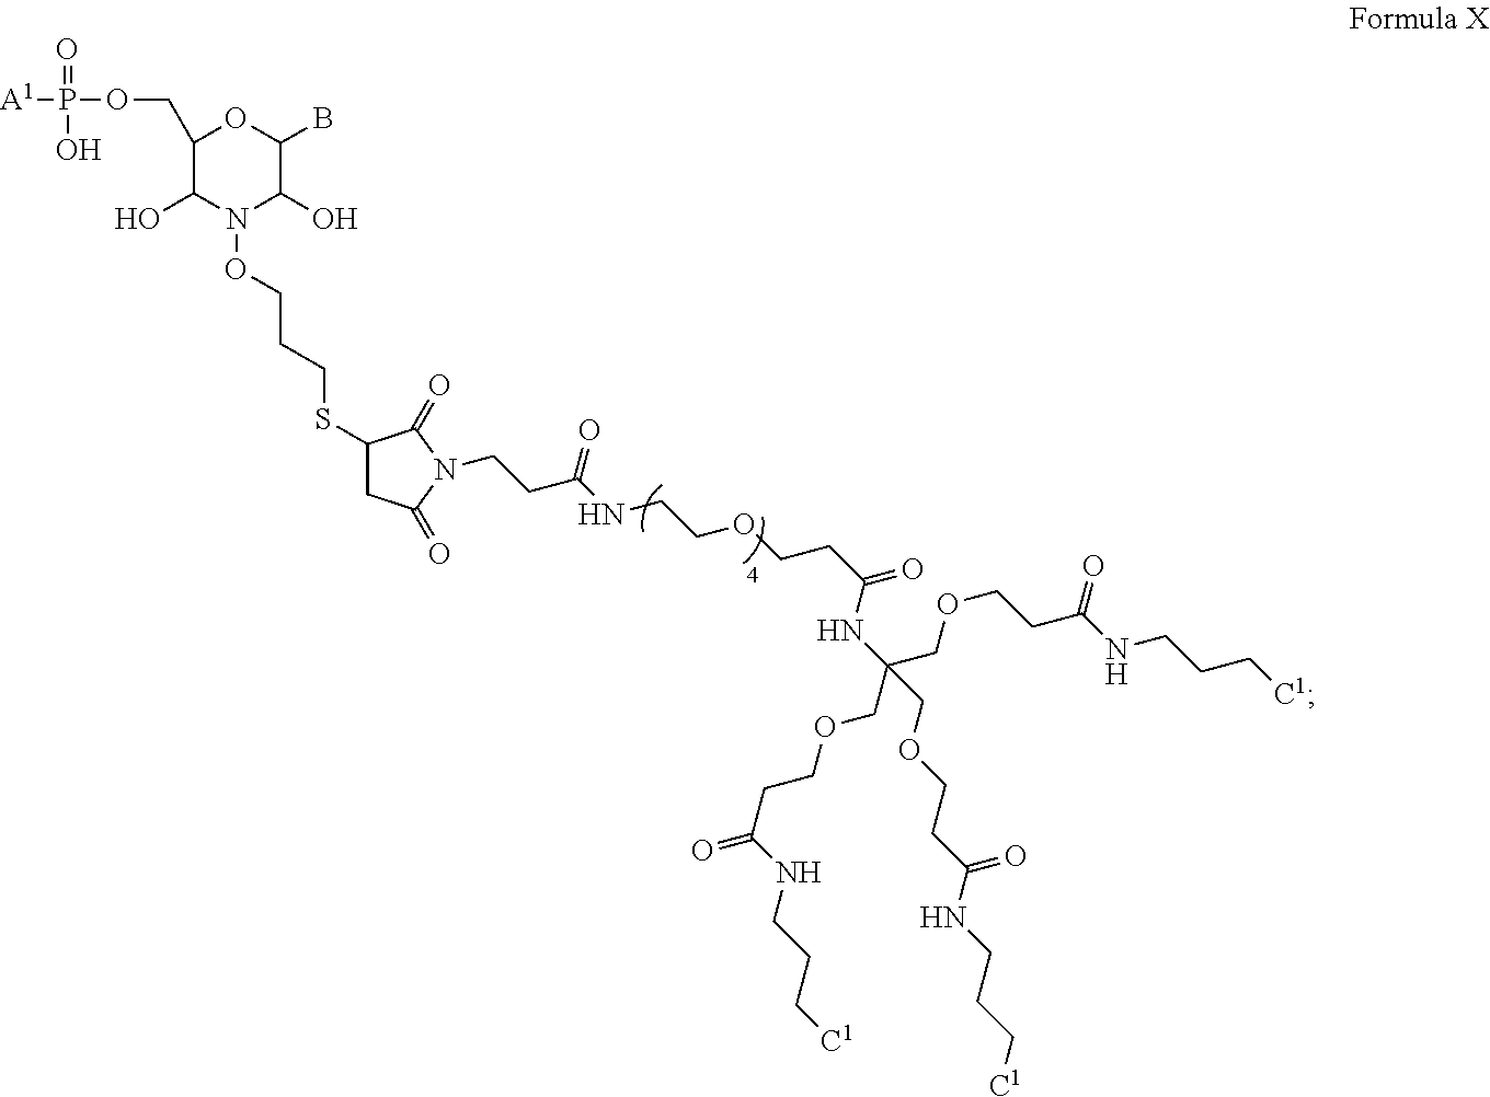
C1(COP([A1])(=O)O)C(O)N(OCCCSC2CC(=O)N(CCC(NCCOCCC(=O)NC(COCCC(=O)NCCC[C1])(COCCC(NCCC[C1])=O)COCCC(NCCC[C1])=O)=O)C2=O)C(O)C(B)O1
